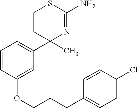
C1=CC=C(C2(C)N=C(N)SCC2)C=C1OCCCC1=CC=C(Cl)C=C1
